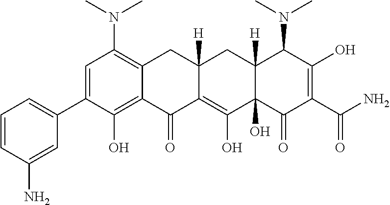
C1=C(C2=CC=CC(N)=C2)C(O)=C2C(=C1N(C)C)CC1([H])C(=C(O)C3(O)C([H])(C1)C(N(C)C)C(O)=C(C(N)=O)C3=O)C2=O
